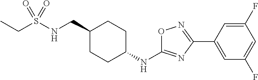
C(S(NCC1CCC(NC2=NC(C3=CC(F)=CC(F)=C3)=NO2)CC1)(=O)=O)C
